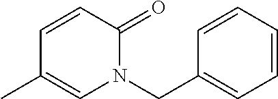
N1(CC2=CC=CC=C2)C(=O)C=CC(C)=C1
